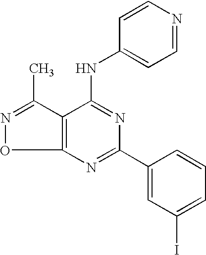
N1=C(C)C2=C(O1)N=C(C1=CC(I)=CC=C1)N=C2NC1=CC=NC=C1
